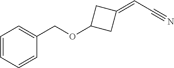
C1=CC=CC(COC2CC(=CC#N)C2)=C1
